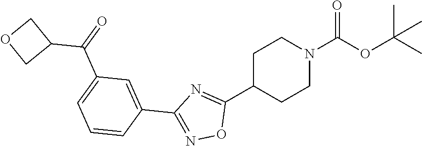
C1C(C2=NC(C3=CC(C(C4COC4)=O)=CC=C3)=NO2)CCN(C(=O)OC(C)(C)C)C1
